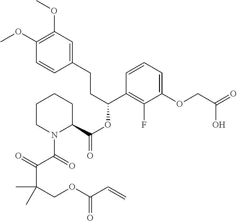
C1(OC)=C(OC)C=C(CCC(OC(=O)C2CCCCN2C(C(=O)C(COC(C=C)=O)(C)C)=O)C2=C(F)C(OCC(=O)O)=CC=C2)C=C1
